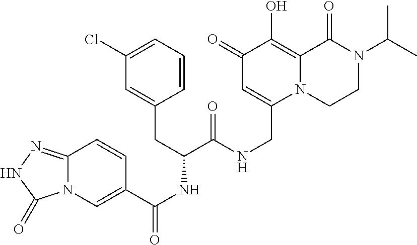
C12=NNC(=O)N1C=C(C(NC(C(NCC1=CC(=O)C(O)=C3N1CCN(C(C)C)C3=O)=O)CC1=CC(Cl)=CC=C1)=O)C=C2
